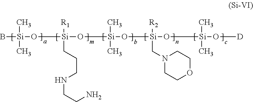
C[Si](O[Si]([R1])(CCCNCCN)O[Si](C)(O[Si]([R2])(CN1CCOCC1)O[Si](C)(O[D])C)C)(B)C
